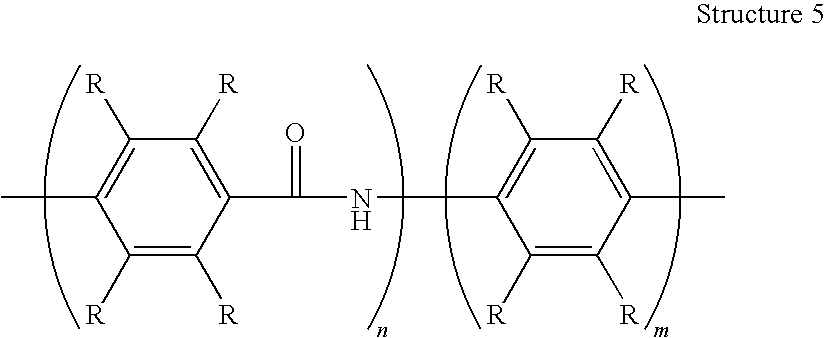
C1(C(NC2=C([R])C([R])=C(C)C([R])=C2[R])=O)=C([R])C([R])=C(C)C([R])=C1[R]
